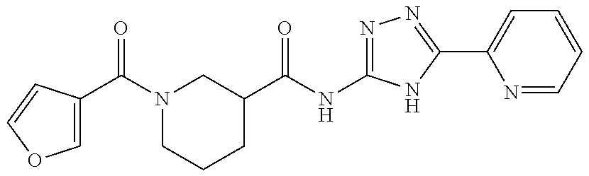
C1=C(C(=O)N2CCCC(C(=O)NC3=NN=C(C4=CC=CC=N4)N3)C2)C=CO1
